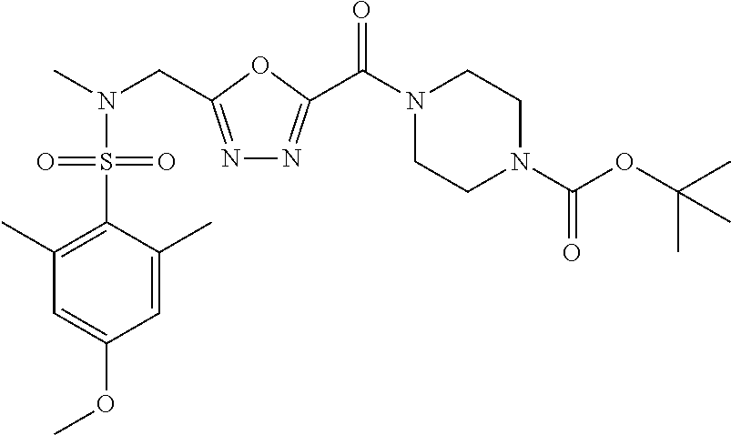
N1=C(CN(C)S(C2=C(C)C=C(OC)C=C2C)(=O)=O)OC(C(N2CCN(C(=O)OC(C)(C)C)CC2)=O)=N1
